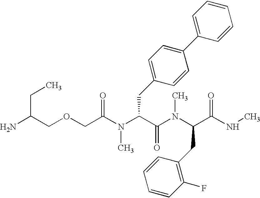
C(C(COCC(=O)N(C(C(N(C)C(C(=O)NC)CC1=C(F)C=CC=C1)=O)CC1=CC=C(C2=CC=CC=C2)C=C1)C)N)C
